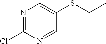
N1=C(Cl)N=CC(SCC)=C1
